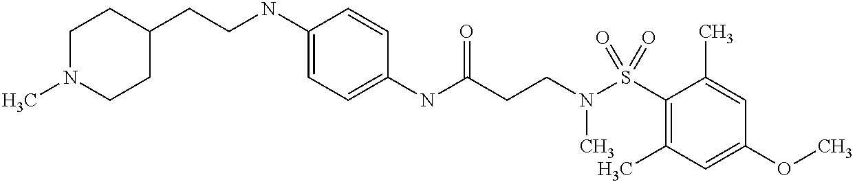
C1(NC(CCN(S(C2=C(C)C=C(OC)C=C2C)(=O)=O)C)=O)=CC=C(NCCC2CCN(C)CC2)C=C1
